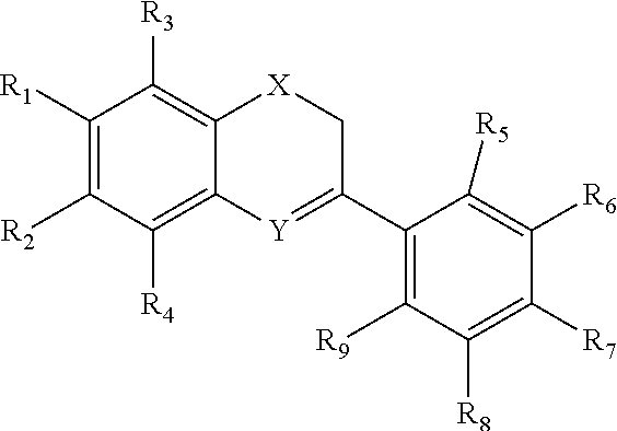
C1(C2=[Y]C3=C([R4])C([R2])=C([R1])C([R3])=C3[X]C2)=C([R9])C([R8])=C([R7])C([R6])=C1[R5]
